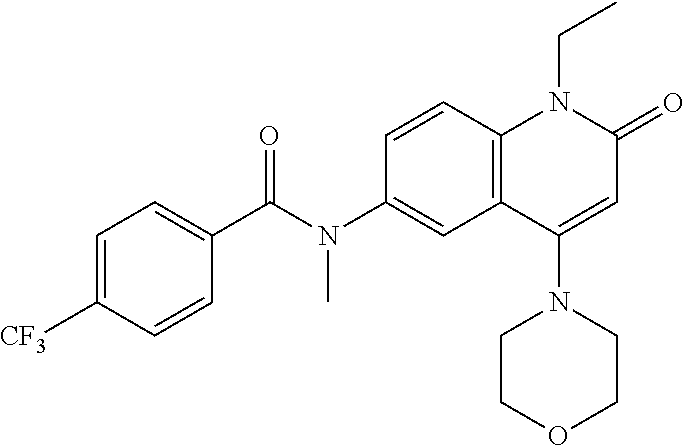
C1(C(N(C2=CC3=C(C=C2)N(CC)C(=O)C=C3N2CCOCC2)C)=O)=CC=C([CF3])C=C1
